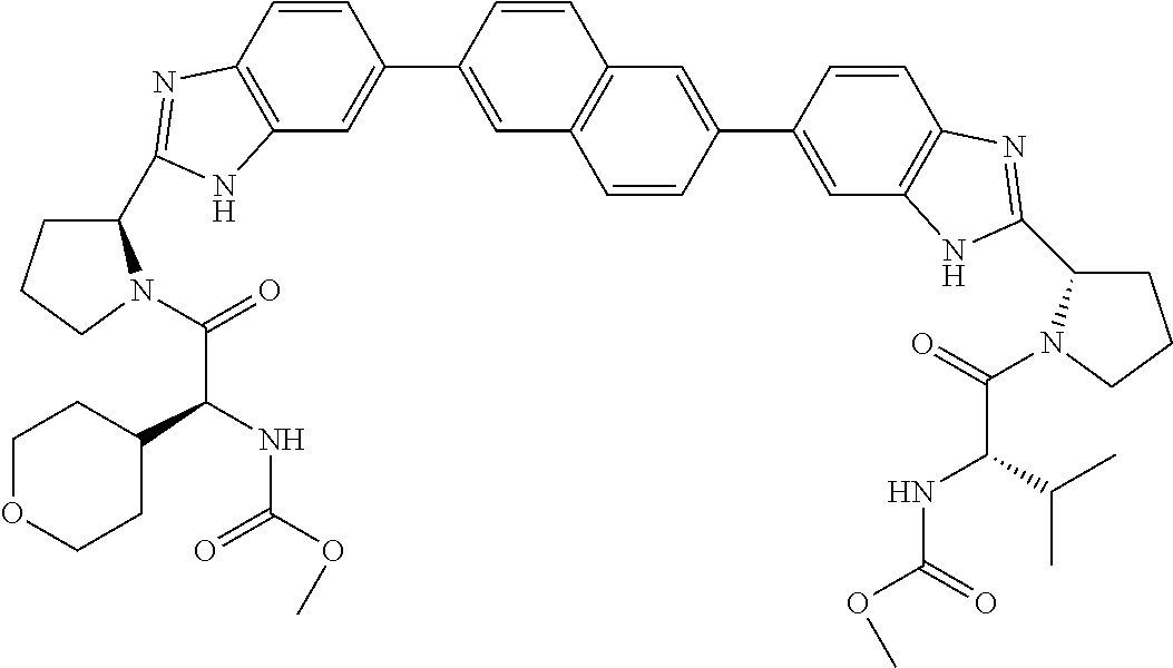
C1(C2=NC3=C(C=C(C4=CC5=C(C=C4)C=C(C4=CC6=C(C=C4)N=C(C4CCCN4C(C(NC(=O)OC)C(C)C)=O)N6)C=C5)C=C3)N2)CCCN1C(C(NC(=O)OC)C1CCOCC1)=O
